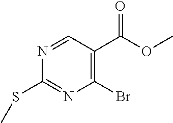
N1=CC(C(OC)=O)=C(Br)N=C1SC
